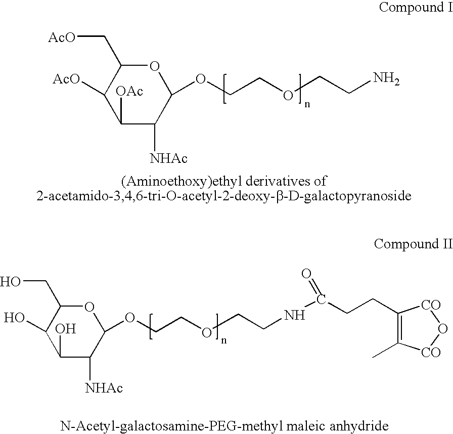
C1([OAc])C([NHAc])C(OCCOCCN)OC(C[AcO])C1[AcO].C1(O)C([NHAc])C(OCCOCCNC(CCC2=C(C)[CO]O[CO]2)=O)OC(CO)C1O
